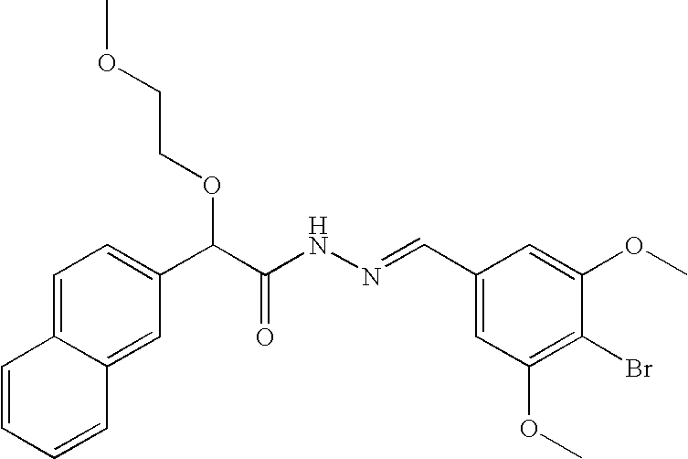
C1=C2C(=CC=C1C(OCCOC)C(=O)NN=CC1=CC(OC)=C(Br)C(OC)=C1)C=CC=C2
